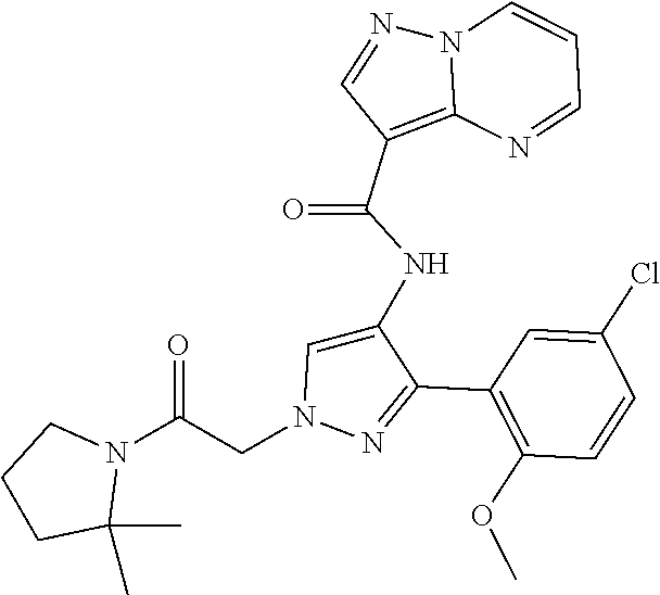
C1(C2=NN(CC(N3CCCC3(C)C)=O)C=C2NC(C2=C3N(N=C2)C=CC=N3)=O)=C(OC)C=CC(Cl)=C1
